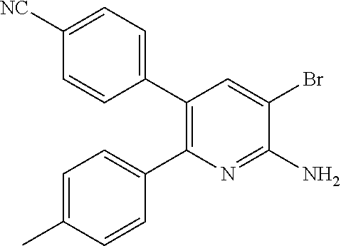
C1(C2=C(C3=CC=C([NC])C=C3)C=C(Br)C(N)=N2)=CC=C(C)C=C1
